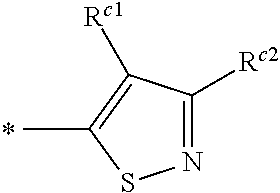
N1=C([Rc2])C([Rc1])=C(C)S1
